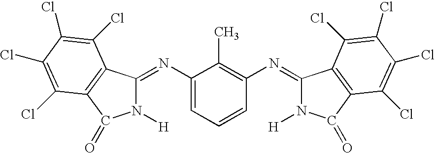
C1(N=C2N([H])C(=O)C3=C2C(Cl)=C(Cl)C(Cl)=C3Cl)=CC=CC(N=C2N([H])C(=O)C3=C2C(Cl)=C(Cl)C(Cl)=C3Cl)=C1C
